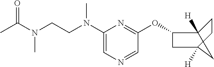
N(C1=CN=CC(OC2C(CC)([H])CC([H])C2)=N1)(CCN(C(=O)C)C)C
